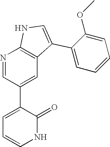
N1=CC(C2=CC=CNC2=O)=CC2=C1NC=C2C1=CC=CC=C1OC
